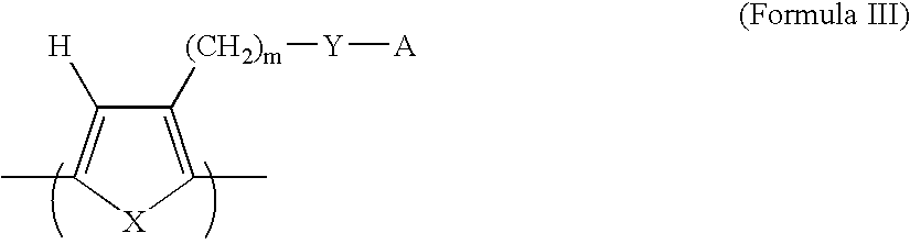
C1([(CH2)m][Y][A])=C(C)[X]C(C)=C1[H]
